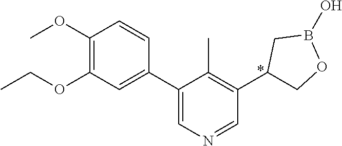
C1(OC)=C(OCC)C=C(C2=CN=CC(C3COB(O)C3)=C2C)C=C1
